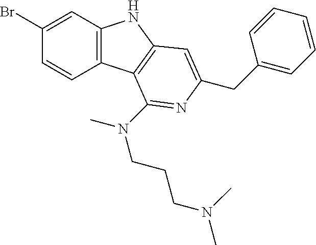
C1(Br)=CC2=C(C=C1)C1=C(N2)C=C(CC2=CC=CC=C2)N=C1N(CCCN(C)C)C
